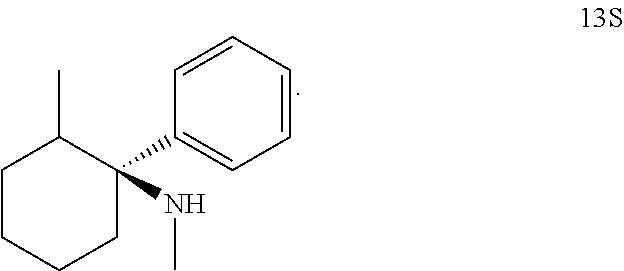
C1C(C)C(NC)(C2=CC=CC=C2)CCC1
